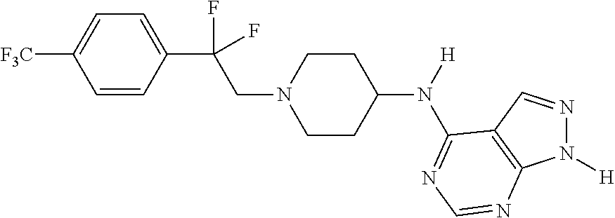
C1=CC(C(CN2CCC(N([H])C3=NC=NC4=C3C=NN4[H])CC2)(F)F)=CC=C1[F3C]
